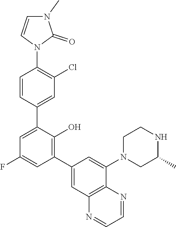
C1=CN(C2=C(Cl)C=C(C3=CC(F)=CC(C4=CC5=C(C(N6CCNC(C)C6)=C4)N=CC=N5)=C3O)C=C2)C(=O)N1C
